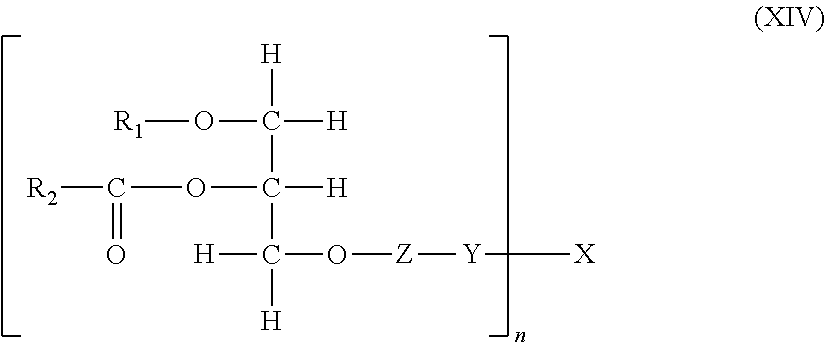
C(C(C([H])(O[Z][Y][X])[H])([H])OC([R2])=O)([H])(O[R1])[H]
